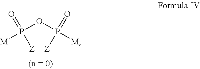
[M]P(OP([M])(=O)[Z])([Z])=O
